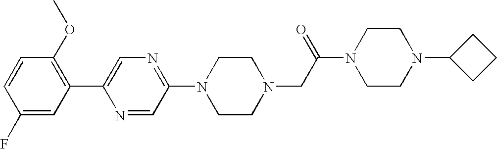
C1(F)=CC(C2=CN=C(N3CCN(CC(N4CCN(C5CCC5)CC4)=O)CC3)C=N2)=C(OC)C=C1
